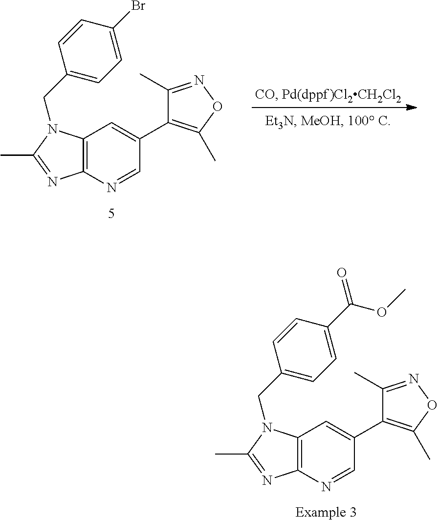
C12=C(N=CC(C3=C(C)ON=C3C)=C1)N=C(C)N2CC1=CC=C(C(OC)=O)C=C1.C12=C(N=CC(C3=C(C)ON=C3C)=C1)N=C(C)N2CC1=CC=C(Br)C=C1
